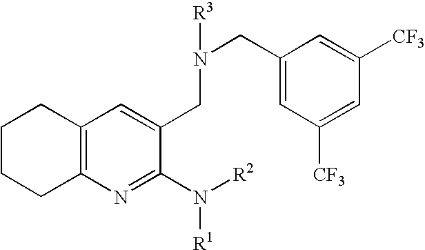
C12=C(N=C(N([R2])[R1])C(CN(CC3=CC([CF3])=CC([CF3])=C3)[R3])=C1)CCCC2
